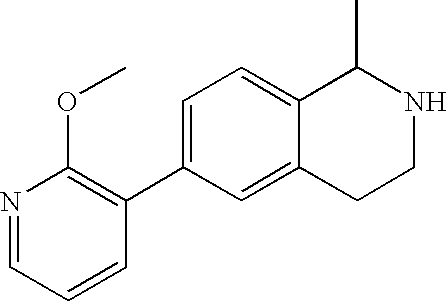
C1=C(C2=C(OC)N=CC=C2)C=C2C(=C1)C(C)NCC2
